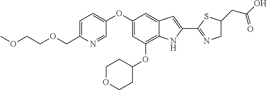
C1=C(COCCOC)N=CC(OC2=CC(OC3CCOCC3)=C3C(=C2)C=C(C2=NCC(CC(O)=O)S2)N3)=C1
